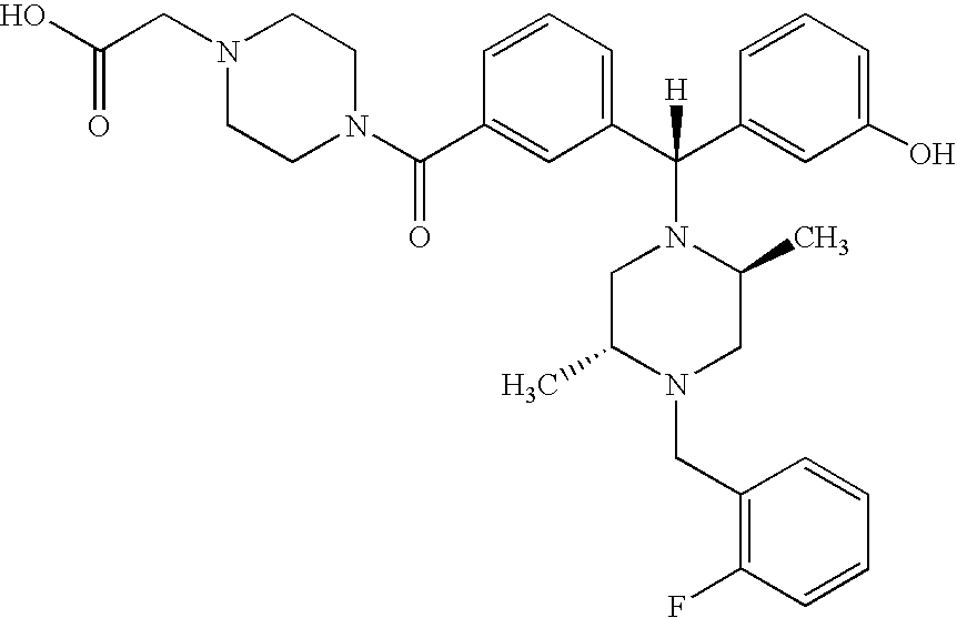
C1(C(N2CCN(CC(O)=O)CC2)=O)=CC(C(C2=CC(O)=CC=C2)([H])N2CC(C)N(CC3=C(F)C=CC=C3)CC2C)=CC=C1
